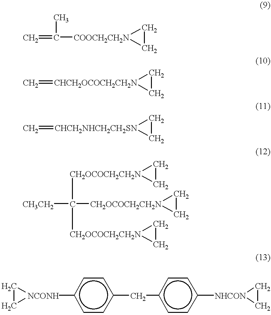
C=C([COOCH2CH2N]1CC1)C.[CHCH2OCOCH2CH2N]1(=C)CC1.[CHCH2NHCH2CH2SN]1(=C)CC1.[CH3CH2]C([CH2OCOCH2CH2N]1CC1)([CH2OCOCH2CH2N]1CC1)[CH2OCOCH2CH2N]1CC1.C1C[NCONH]1c1ccc(Cc2ccc([NHCON]3CC3)cc2)cc1
